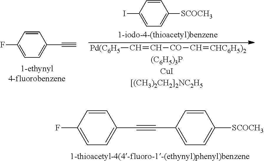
C1=C(F)C=CC(C#CC2=CC=C([SCOCH3])C=C2)=C1.[Pd(C6H5]C=C[CO]C=[CHC6H5)2].C1=C(F)C=CC(C#C)=C1.C1=C(I)C=CC([SCOCH3])=C1
